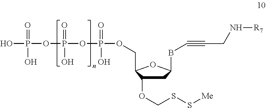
C1C(OCSS[Me])C(COP(OP(OP(=O)(O)O)(=O)O)(=O)O)OC1BC#CCN[R7]
